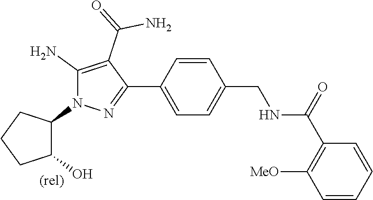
C1=CC(C2=NN(C3CCCC3O)C(N)=C2C(N)=O)=CC=C1CNC(C1=C([MeO])C=CC=C1)=O
